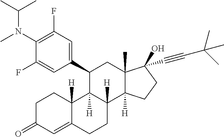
C1(C2C3([H])C([H])(C4([H])C(C)(C2)C(O)(C#CC(C)(C)C)CC4)CCC2=CC(=O)CCC32[H])=CC(F)=C(N(C)C(C)C)C(F)=C1
